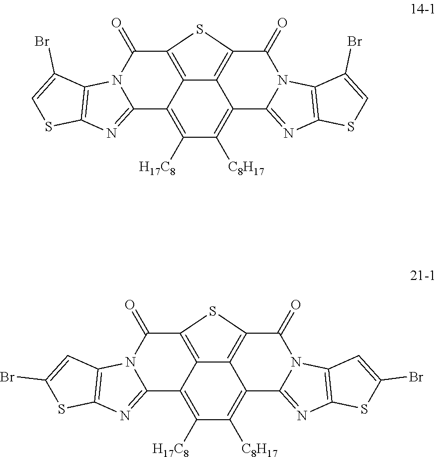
C12=C([H17C8])C([C8H17])=C3C4=C(C(=O)N5C3=NC3=C5C=C(Br)S3)SC(=C14)C(=O)N1C2=NC2=C1C=C(Br)S2.C12=C([H17C8])C([C8H17])=C3C4=C(C(=O)N5C3=NC3=C5C(Br)=CS3)SC(=C14)C(=O)N1C2=NC2=C1C(Br)=CS2
